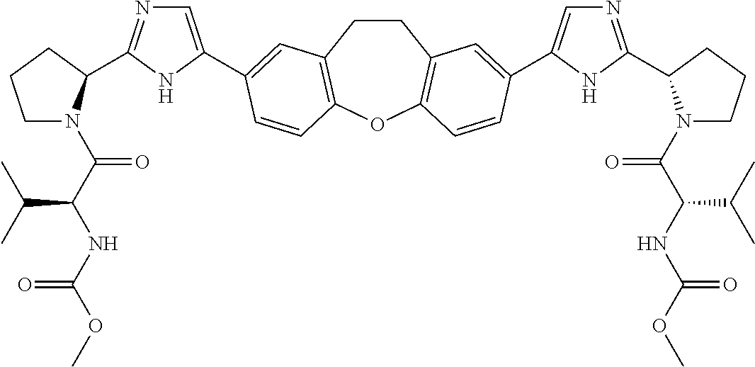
N1=C(C2N(C(C(NC(OC)=O)C(C)C)=O)CCC2)NC(C2=CC3=C(OC4=C(CC3)C=C(C3=CN=C(C5N(C(C(NC(OC)=O)C(C)C)=O)CCC5)N3)C=C4)C=C2)=C1
